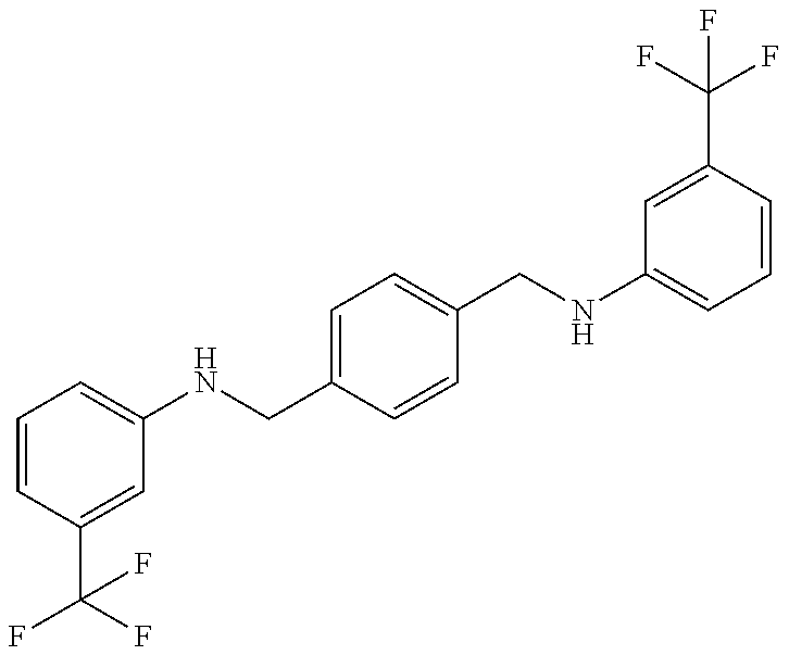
C1=CC(C(F)(F)F)=CC(NCC2=CC=C(CNC3=CC=CC(C(F)(F)F)=C3)C=C2)=C1
